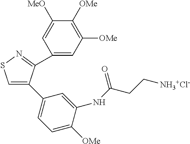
C1(C2=CSN=C2C2=CC([OMe])=C([OMe])C([MeO])=C2)=CC=C([OMe])C(NC(CC[NH3+Cl-])=O)=C1
